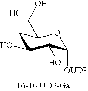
C1(O)C(O)C(O)C([OUDP])OC1CO
